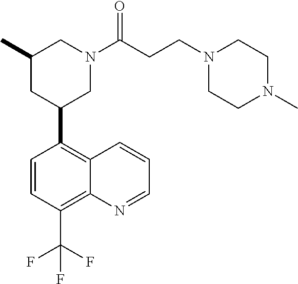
C1(C2CN(C(CCN3CCN(C)CC3)=O)CC(C)C2)=C2C(=C(C(F)(F)F)C=C1)N=CC=C2
